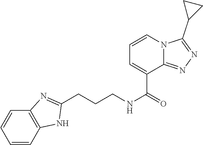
C(CCNC(=O)C1=CC=CN2C1=NN=C2C1CC1)C1=NC2=C(C=CC=C2)N1
